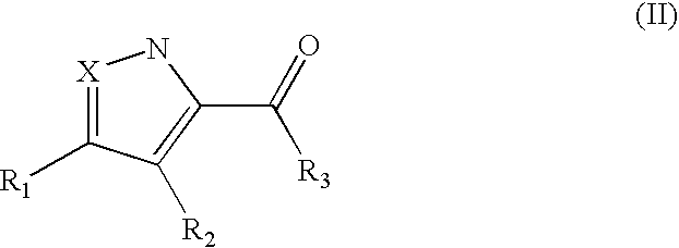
[X]1=C([R1])C([R2])=C(C(=O)[R3])N1
